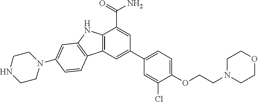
C12=C(C=C(C3=CC=C(OCCN4CCOCC4)C(Cl)=C3)C=C1C(=O)N)C1=C(N2)C=C(N2CCNCC2)C=C1
